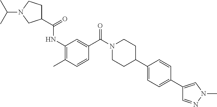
CC1=C(NC(=O)C2CCN(C(C)C)C2)C=C(C(N2CCC(C3=CC=C(C4=CN(C)N=C4)C=C3)CC2)=O)C=C1
